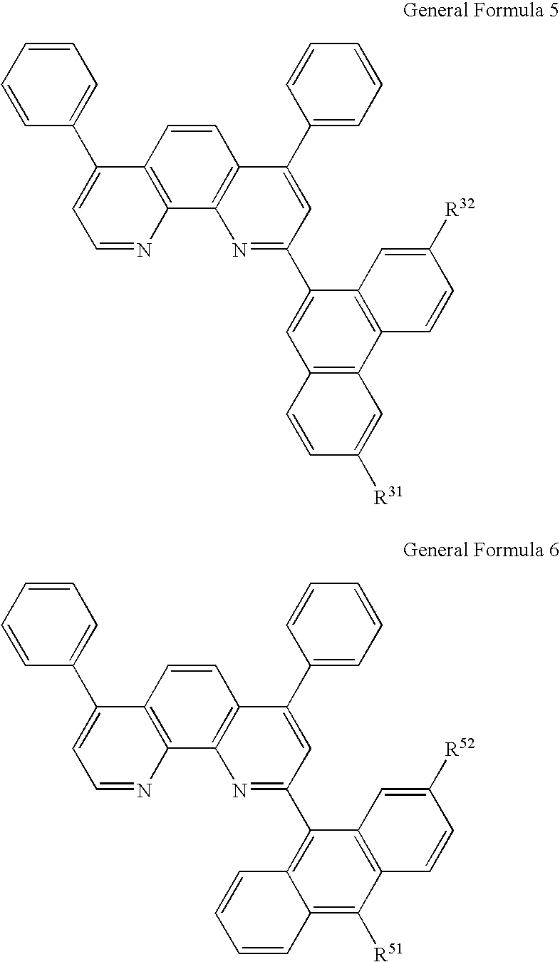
C1=CC=CC(C2=CC=NC3=C2C=CC2=C3N=C(C3=CC4=C(C5=C3C=C([R32])C=C5)C=C([R31])C=C4)C=C2C2=CC=CC=C2)=C1.C1=CC=CC(C2=CC=NC3=C2C=CC2=C3N=C(C3=C4C(=C([R51])C5=C3C=C([R52])C=C5)C=CC=C4)C=C2C2=CC=CC=C2)=C1
